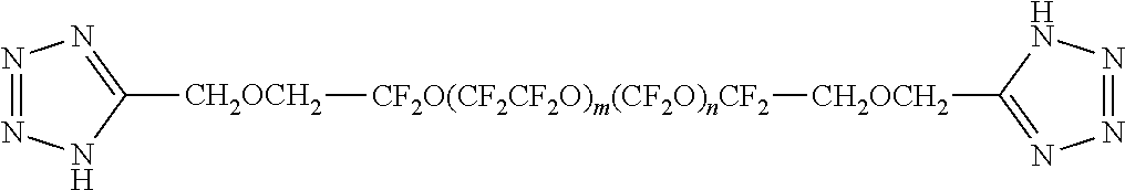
N1=NNC([CH2OCH2][CF2O(CF2CF2O)m(CF2O)nCF2][CH2OCH2]C2=NN=NN2)=N1
